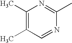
C1(C)=C(C)C=NC(C)=N1
